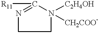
[R11]C1=NCCN1([C2H4OH])[CH2COO-]
